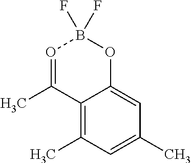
C12=C(C)C=C(C)C=C1OB(F)(F)O=C2C
